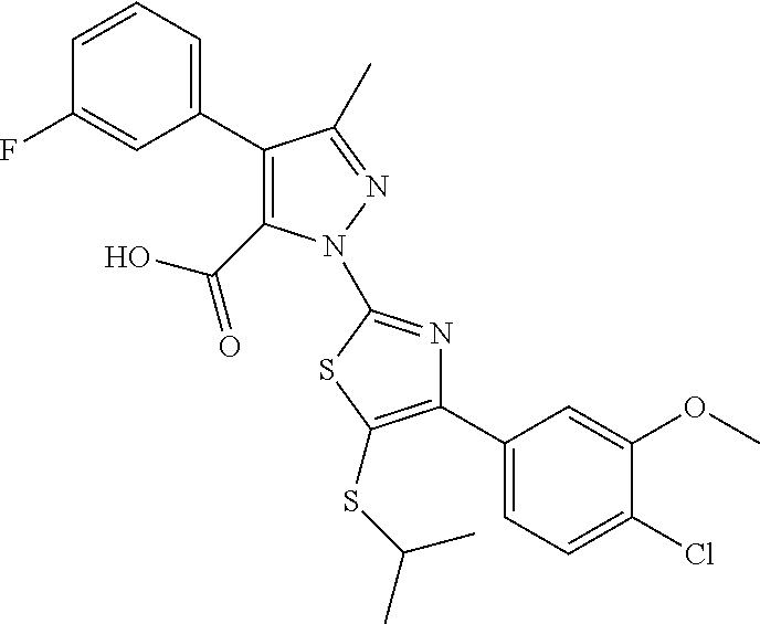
C1(C2=CC=CC(F)=C2)=C(C(O)=O)N(C2=NC(C3=CC=C(Cl)C(OC)=C3)=C(SC(C)C)S2)N=C1C
